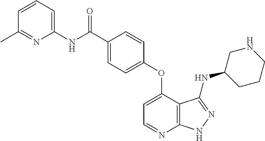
C1=CC=C(NC(C2=CC=C(OC3=CC=NC4=C3C(NC3CNCCC3)=NN4)C=C2)=O)N=C1C
